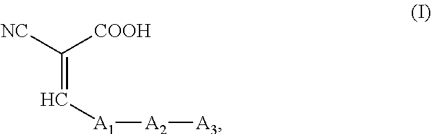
C(=C[A1][A2][A3])([NC])[COOH]
